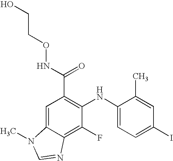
C(C1=C(NC2=CC=C(I)C=C2C)C(F)=C2C(=C1)N(C)C=N2)(NOCCO)=O
